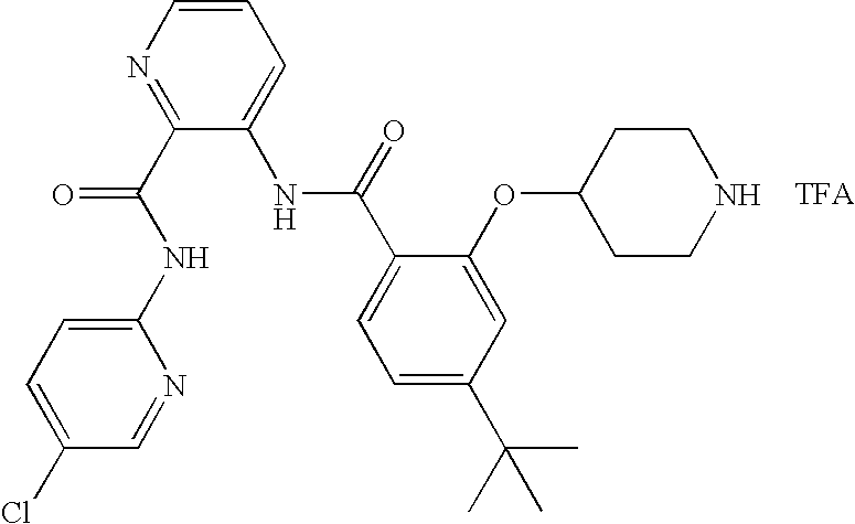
C(C1=CC=C(C(C)(C)C)C=C1OC1CCNCC1)(=O)NC1=CC=CN=C1C(NC1=CC=C(Cl)C=N1)=O
